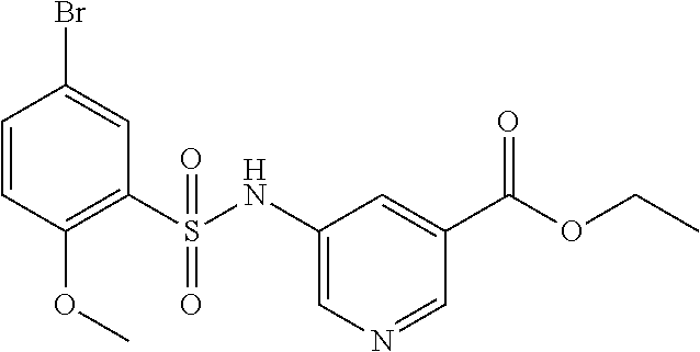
C1=CC(OC)=C(S(NC2=CN=CC(C(OCC)=O)=C2)(=O)=O)C=C1Br
